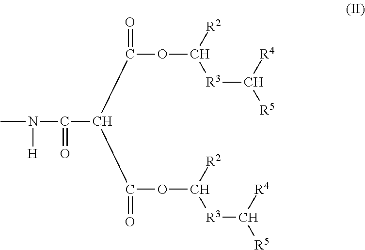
CN([H])C(C(C(=O)OC([R3]C([R5])[R4])[R2])C(=O)OC([R2])[R3]C([R4])[R5])=O
